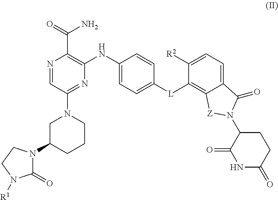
N1=CC(N2CC(N3C(=O)N([R1])CC3)CCC2)=NC(NC2=CC=C([L]C3=C4C(=CC=C3[R2])C(=O)N(C3C(=O)NC(=O)CC3)[Z]4)C=C2)=C1C(=O)N
